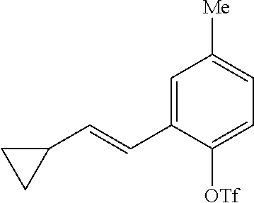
C1=C(C=CC2CC2)C([OTf])=CC=C1[Me]
